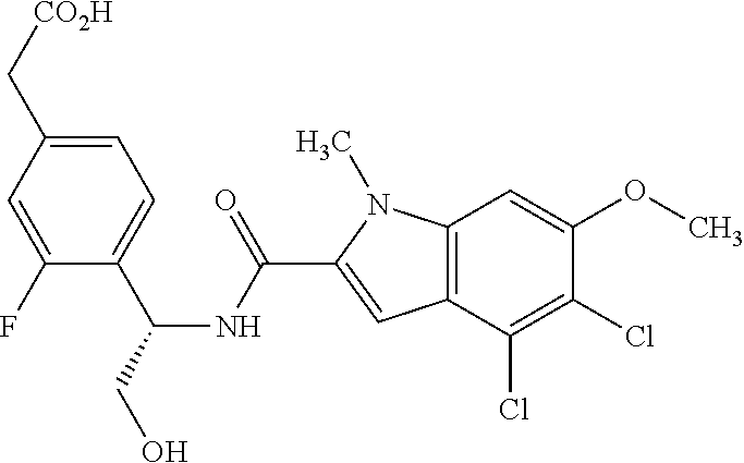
C1=C(C[CO2H])C=C(F)C(C(CO)NC(C2=CC3=C(N2C)C=C(OC)C(Cl)=C3Cl)=O)=C1
